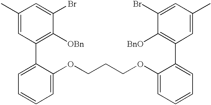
C1(C)=CC(C2=CC=CC=C2OCCCOC2=CC=CC=C2C2=C([BnO])C(Br)=CC(C)=C2)=C([OBn])C(Br)=C1
